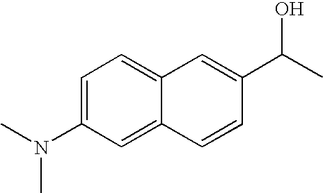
C12=CC=C(N(C)C)C=C1C=CC(C(C)O)=C2
